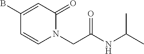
C1(B)=CC(=O)N(CC(NC(C)C)=O)C=C1
